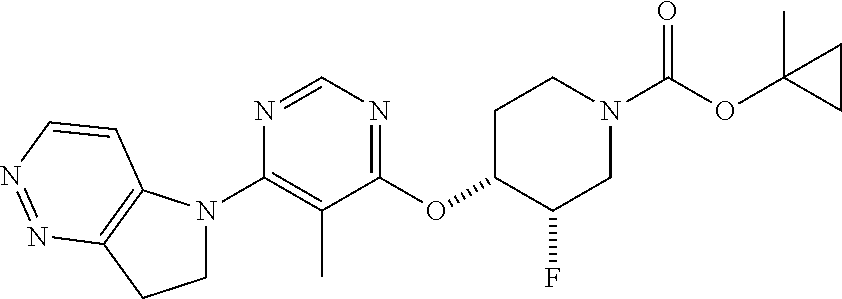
C1(OC2C(F)CN(C(OC3(C)CC3)=O)CC2)=NC=NC(N2CCC3=C2C=CN=N3)=C1C
